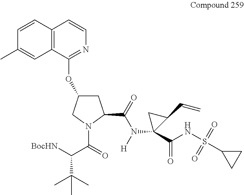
[BocHN]C(C(=O)N1C(C(=O)N([H])C2(C(NS(C3CC3)(=O)=O)=O)C(C=C)C2)CC(OC2=NC=CC3=C2C=C(C)C=C3)C1)C(C)(C)C
